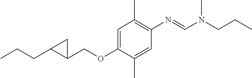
C1(COC2=CC(C)=C(N=CN(CCC)C)C=C2C)C(CCC)C1
